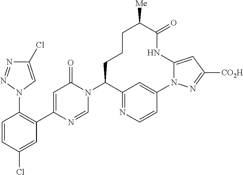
N1=NN(C2=C(C3=CC(=O)N(C4C5=NC=CC(=C5)N5C(=CC([CO2H])=N5)NC(=O)C([Me])CCC4)C=N3)C=C(Cl)C=C2)C=C1Cl
